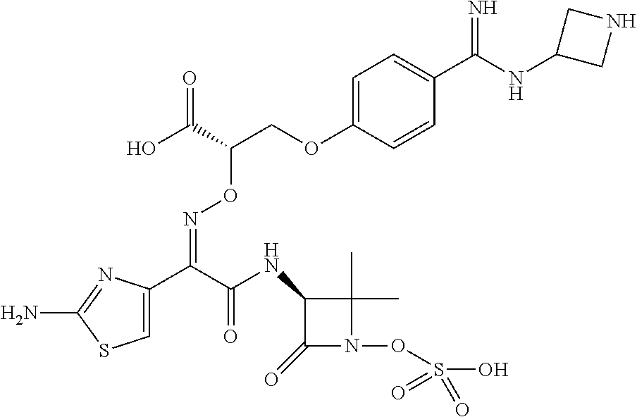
C1=C(C(C(NC2C(=O)N(OS(O)(=O)=O)C2(C)C)=O)=NOC(COC2=CC=C(C(NC3CNC3)=N)C=C2)C(O)=O)N=C(N)S1
